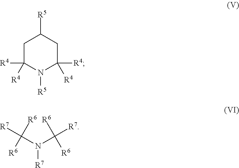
C1C([R4])([R4])N([R5])C([R4])([R4])CC1[R5].C(N(C([R7])([R6])[R6])[R7])([R7])([R6])[R6]
